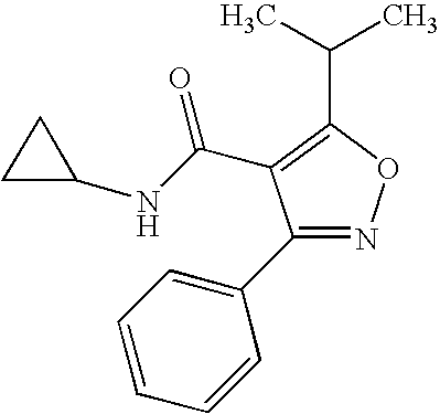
C1(C2=NOC(C(C)C)=C2C(NC2CC2)=O)=CC=CC=C1
